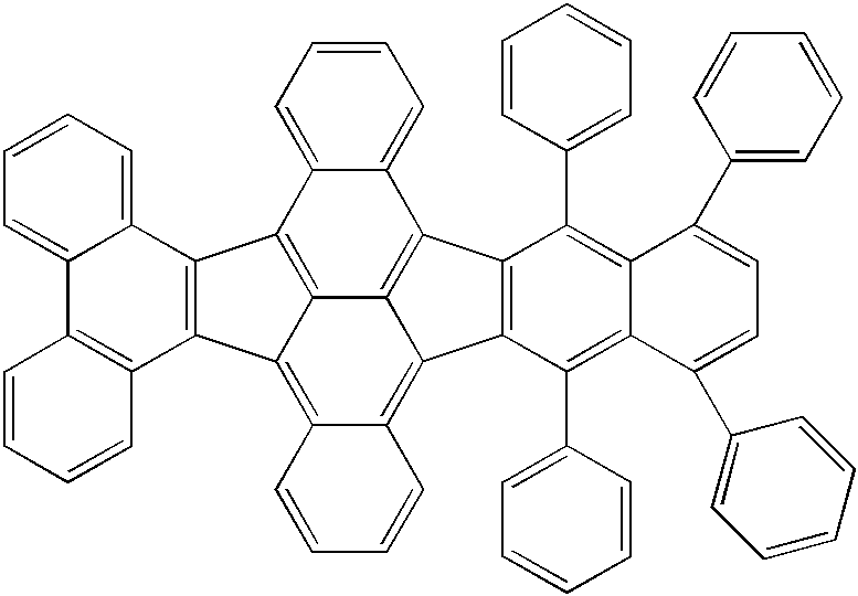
C12=CC=CC=C1C1=C3C(=C4C(=C5C3=C2C2=C5C(C3=CC=CC=C3)=C3C(=C2C2=CC=CC=C2)C(C2=CC=CC=C2)=CC=C3C2=CC=CC=C2)C=CC=C4)C2=C1C1=CC=CC=C1C1=C2C=CC=C1
